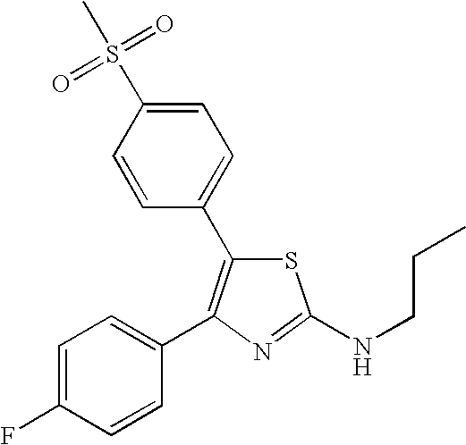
S1C(NCCC)=NC(C2=CC=C(F)C=C2)=C1C1=CC=C(S(C)(=O)=O)C=C1
